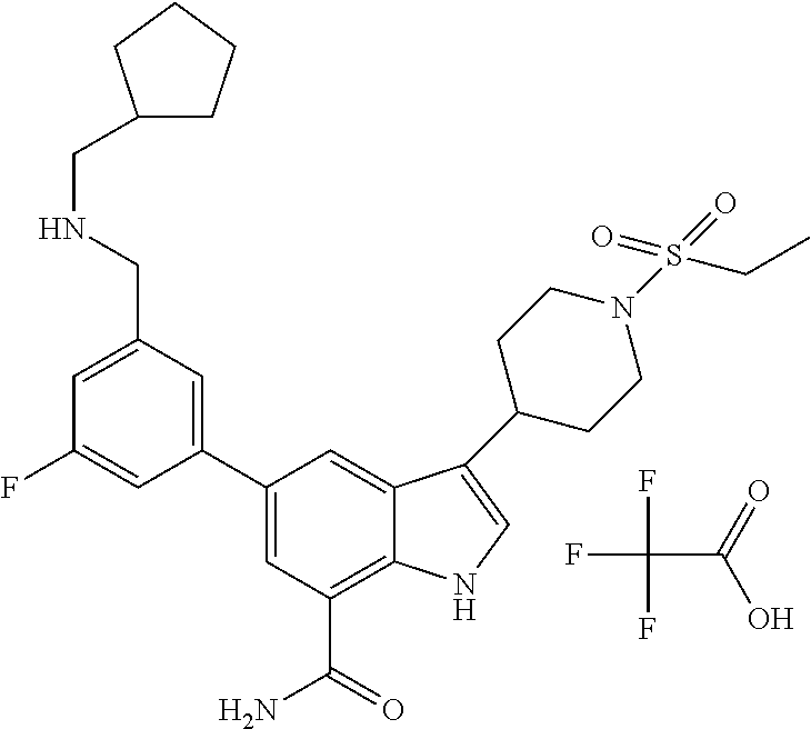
FC(C(=O)O)(F)F.C1=C(CNCC2CCCC2)C=C(C2=CC(C(=O)N)=C3C(=C2)C(C2CCN(S(=O)(=O)CC)CC2)=CN3)C=C1F
